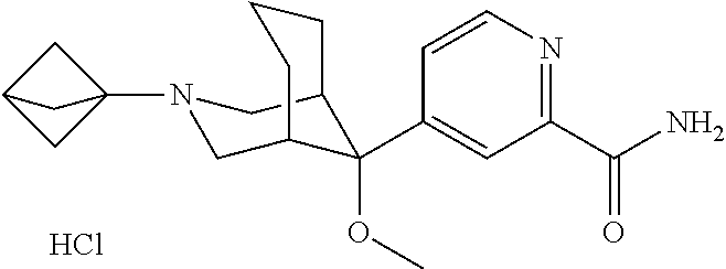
C1(C(N)=O)=NC=CC(C2(OC)C3CN(C45CC(C4)C5)CC2CCC3)=C1.Cl
